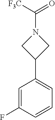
C1(C2=CC=CC(F)=C2)CN(C(=O)[F3C])C1
